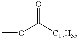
C(OC)([C17H35])=O
